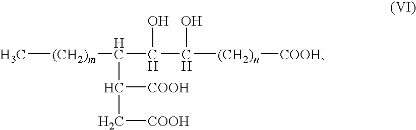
C[(CH2)m]C(C(C[COOH])[COOH])C(O)C(O)[(CH2)n][COOH]
